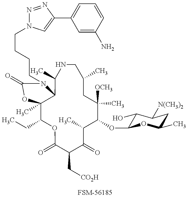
C12(C)C(CC)OC(=O)C(C[CO2H])C(=O)C(C)C(OC3C(O)C([N(CH3)2])CC(C)O3)C(C)([OCH3])CC(C)CNC(C)C1N(CCCCN1N=NC(C3=CC=CC(N)=C3)=C1)C(=O)O2.[FSM-56185]
